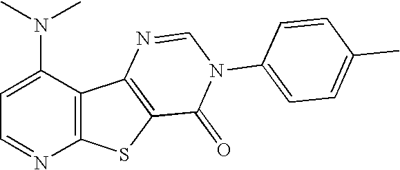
C1=C(N(C)C)C2=C(N=C1)SC1=C2N=CN(C2=CC=C(C)C=C2)C1=O
